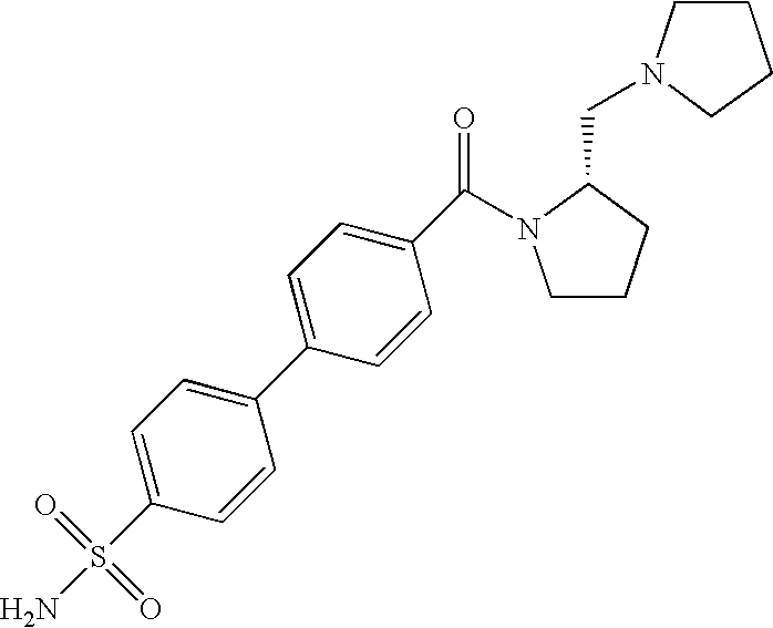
C1CCC(CN2CCCC2)N1C(=O)C1=CC=C(C2=CC=C(S(N)(=O)=O)C=C2)C=C1
